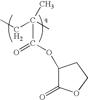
CCC(C)(C(OC1C(=O)OCC1)=O)C
